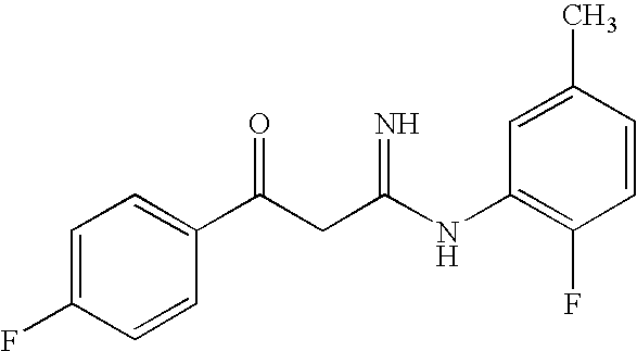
C1=C(F)C=CC(C(CC(NC2=C(F)C=CC(C)=C2)=N)=O)=C1
